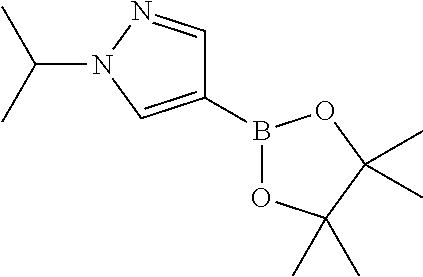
C1(B2OC(C)(C)C(C)(C)O2)=CN(C(C)C)N=C1
